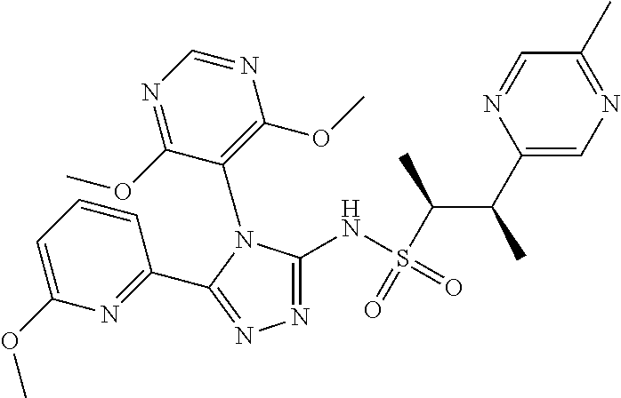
C1(OC)=CC=CC(C2=NN=C(NS(C(C(C3=CN=C(C)C=N3)C)C)(=O)=O)N2C2=C(OC)N=CN=C2OC)=N1
